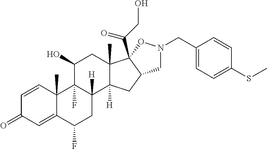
C1=CC2(C)C(=CC1=O)C(F)CC1([H])C2(F)C(O)CC2(C)C1([H])CC1C2(C(CO)=O)ON(CC2=CC=C(SC)C=C2)C1
